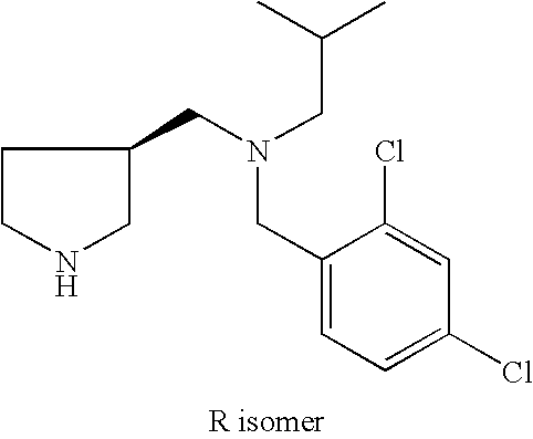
C1(CN(CC(C)C)CC2CCNC2)=CC=C(Cl)C=C1Cl
